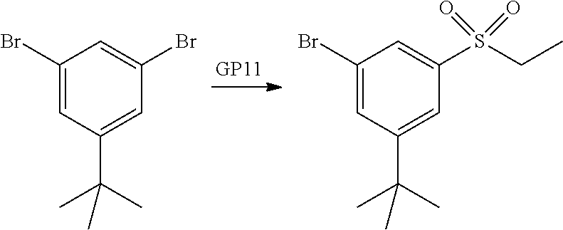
C1(Br)=CC(C(C)(C)C)=CC(Br)=C1.C1(Br)=CC(C(C)(C)C)=CC(S(CC)(=O)=O)=C1
